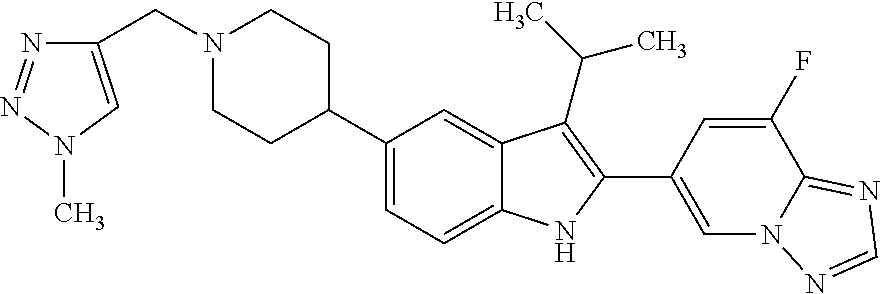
C(N1CCC(C2=CC=C3C(=C2)C(C(C)C)=C(C2=CN4C(=NC=N4)C(F)=C2)N3)CC1)C1=CN(C)N=N1
